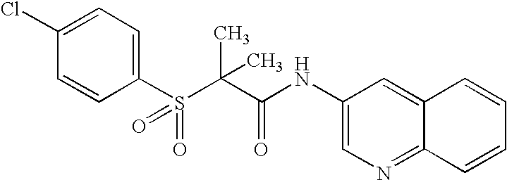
C1(Cl)=CC=C(S(C(C(NC2=CN=C3C(=C2)C=CC=C3)=O)(C)C)(=O)=O)C=C1
